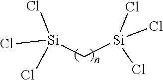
[Si](C[Si](Cl)(Cl)Cl)(Cl)(Cl)Cl
